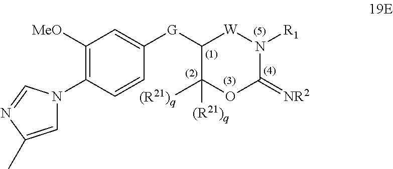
C1=C(C)N=CN1C1=C([MeO])C=C([G]C2C([(R21)q])([(R21)q])OC(=[NR2])N([R1])[W]2)C=C1
